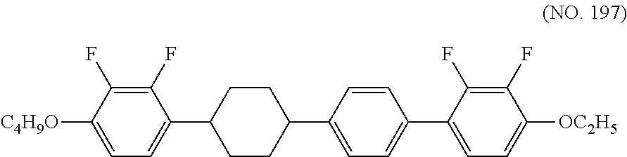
C1(F)=C(F)C([C4H9O])=CC=C1C1CCC(C2=CC=C(C3=CC=C([OC2H5])C(F)=C3F)C=C2)CC1
